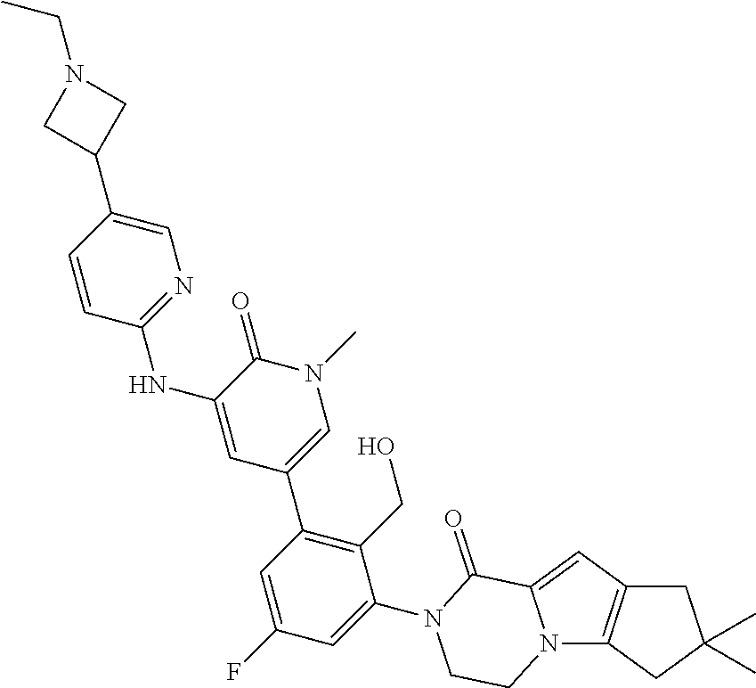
C1C2=C(CC1(C)C)N1C(=C2)C(=O)N(C2=CC(F)=CC(C3=CN(C)C(=O)C(NC4=NC=C(C5CN(CC)C5)C=C4)=C3)=C2CO)CC1
